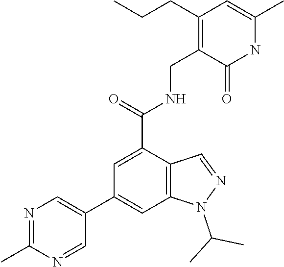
CC1=NC=C(C2=CC3=C(C(C(=O)NCC4=C(CCC)C=C(C)NC4=O)=C2)C=NN3C(C)C)C=N1
